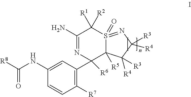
C1(N)=NC([R6])(C2=C([R7])C=CC(NC([R8])=O)=C2)C2([R5])S(=O)(=NC([R3])([R4])C2([R4])[R3])C1([R2])[R1]
